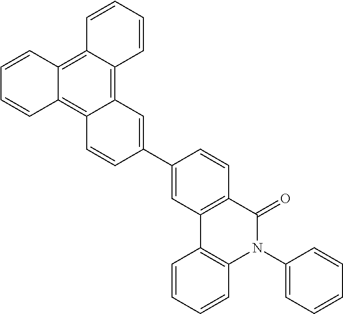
C1=CC2=C3C(=C4C(=C2C=C1)C=CC(C1=CC2=C(C=C1)C(=O)N(C1=CC=CC=C1)C1=C2C=CC=C1)=C4)C=CC=C3
